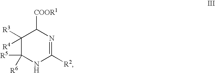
C1([R4])([R3])C([R5])([R6])NC([R2])=NC1[COOR1]
